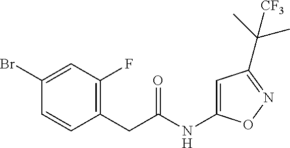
C1(Br)=CC(F)=C(CC(NC2=CC(C(C)(C)[CF3])=NO2)=O)C=C1
